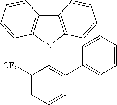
C1([CF3])=CC=CC(C2=CC=CC=C2)=C1N1C2=C(C3=C1C=CC=C3)C=CC=C2
